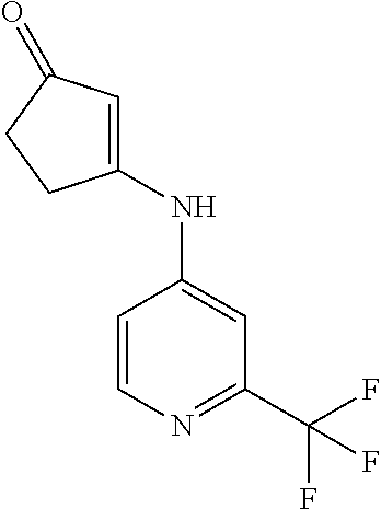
C1=CN=C(C(F)(F)F)C=C1NC1=CC(=O)CC1
